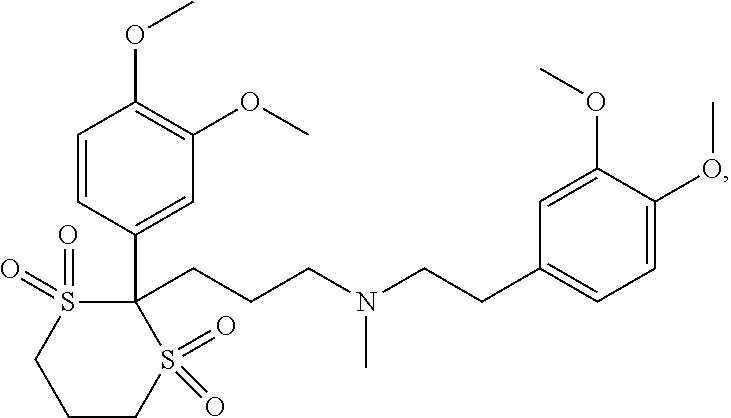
S1(=O)(=O)CCCS(=O)(=O)C1(C1=CC(OC)=C(OC)C=C1)CCCN(CCC1=CC=C(OC)C(OC)=C1)C
